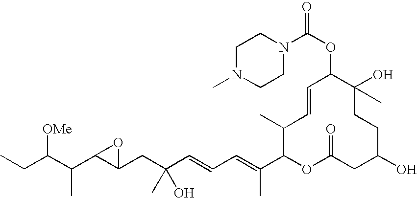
CCC(C(C1C(CC(C=CC=C(C2OC(=O)CC(O)CCC(O)(C)C(OC(N3CCN(C)CC3)=O)C=CC2C)C)(O)C)O1)C)[OMe]
